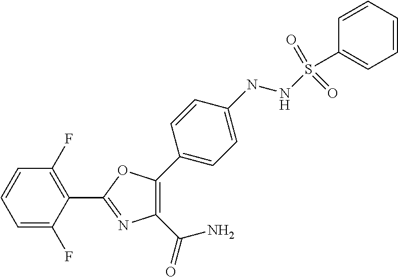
C1(C2=NC(C(=O)N)=C(C3=CC=C(NNS(C4=CC=CC=C4)(=O)=O)C=C3)O2)=C(F)C=CC=C1F
